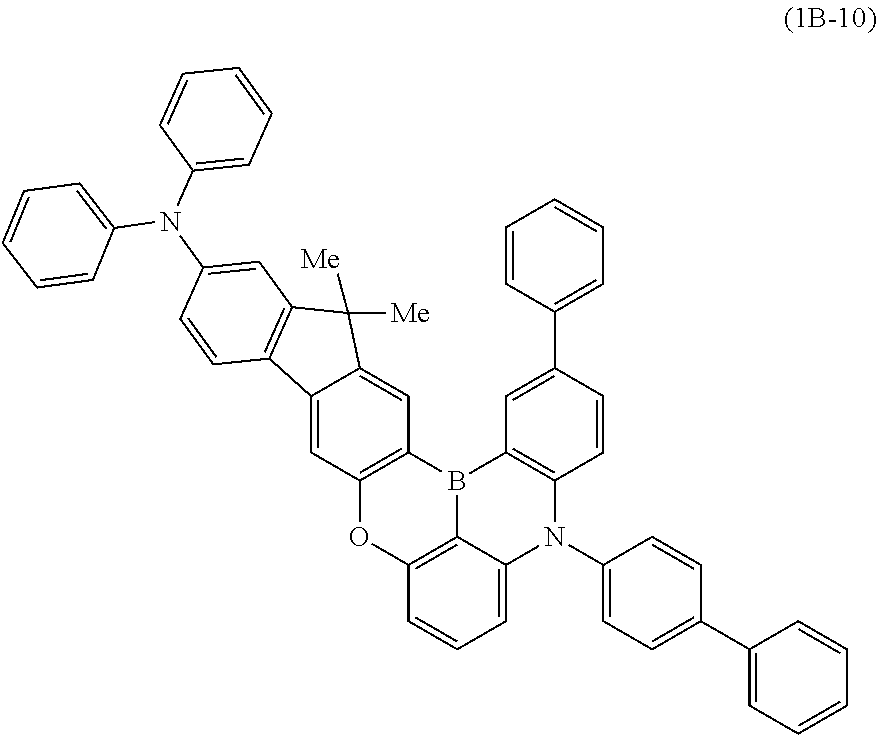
C12=C3C=CC=C1N(C1=CC=C(C4=CC=CC=C4)C=C1)C1=C(B2C2=C(O3)C=C3C(=C2)C([Me])([Me])C2=C3C=CC(N(C3=CC=CC=C3)C3=CC=CC=C3)=C2)C=C(C2=CC=CC=C2)C=C1
